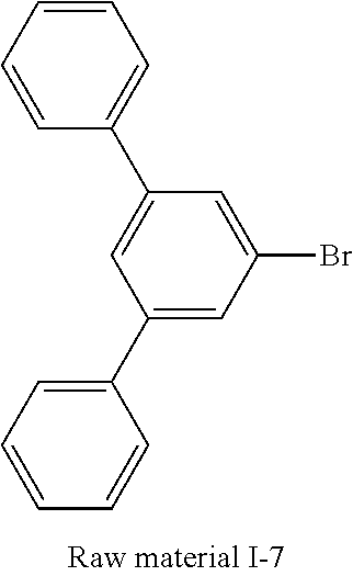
C1=C(C2=CC=CC=C2)C=C(Br)C=C1C1=CC=CC=C1
